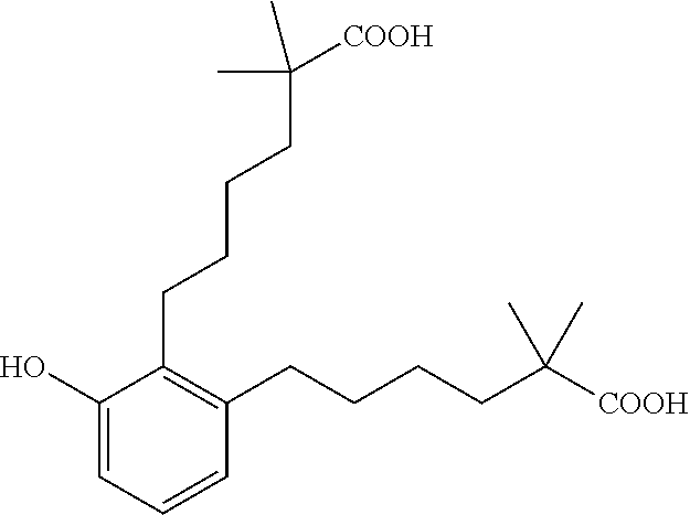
C1(CCCCC(C)(C)[COOH])=C(CCCCC(C)(C)[COOH])C=CC=C1O
